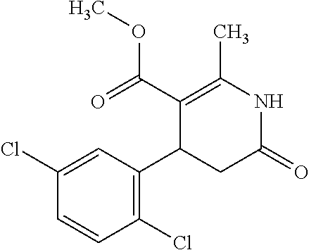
C1=C(Cl)C=CC(Cl)=C1C1CC(=O)NC(C)=C1C(=O)OC
